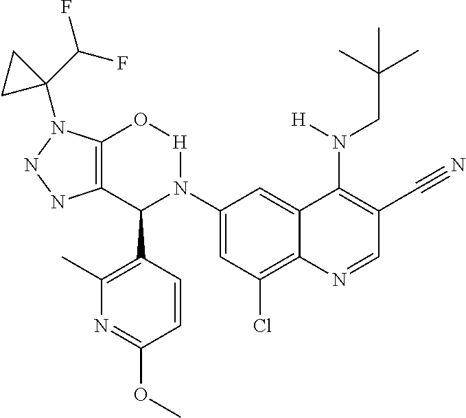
C1(N2C(C3=C(C)N=C(OC)C=C3)C3=C(N(C4(C(F)F)CC4)NN3)O[H]2)=CC(Cl)=C2C(=C1)C(N(CC(C)(C)C)[H])=C(C#N)C=N2
